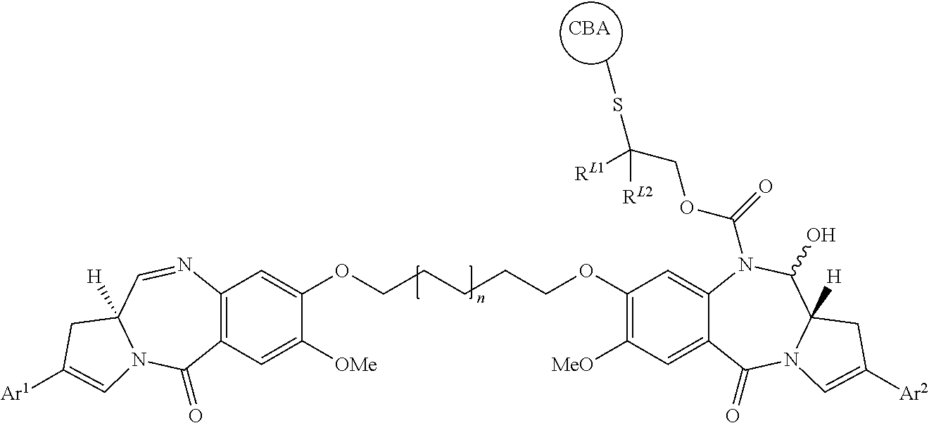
[CBA].C12=C(C=C([OMe])C(OCCCCCOC3=C([MeO])C=C4C(=C3)N(C(=O)OCC(SC)([RL1])[RL2])C(O)C3([H])N(C4=O)C=C([Ar2])C3)=C1)C(=O)N1C([H])(C=N2)CC([Ar1])=C1
